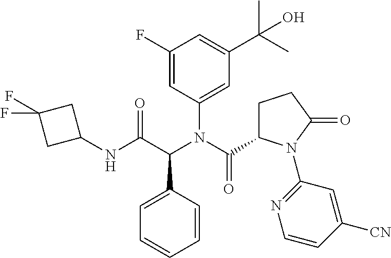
C1=C(C(C(NC2CC(F)(F)C2)=O)N(C(C2CCC(=O)N2C2=NC=CC([CN])=C2)=O)C2=CC(C(C)(C)O)=CC(F)=C2)C=CC=C1
